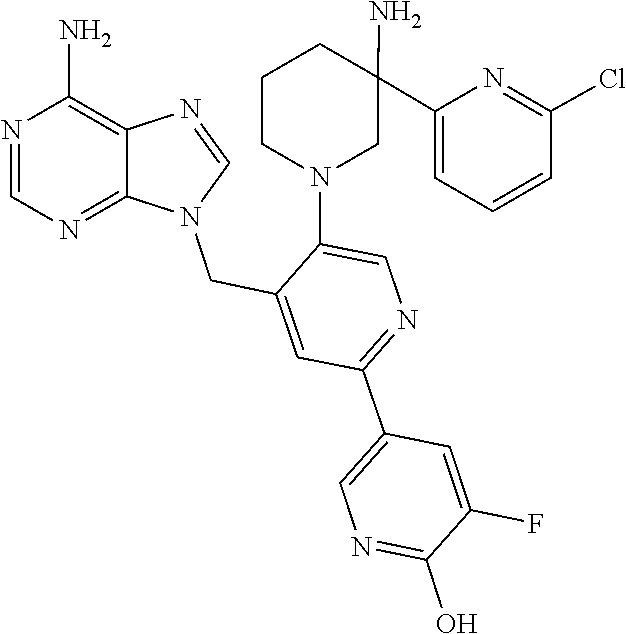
N1(CC2=CC(C3=CN=C(O)C(F)=C3)=NC=C2N2CC(C3=CC=CC(Cl)=N3)(N)CCC2)C=NC2=C(N)N=CN=C12
